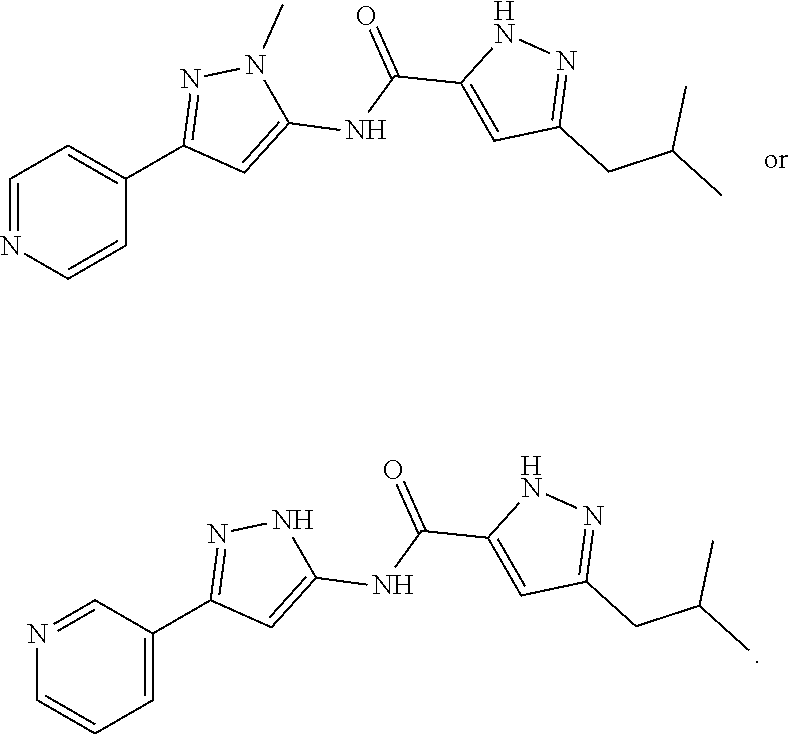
C1=NC=CC(C2=NN(C)C(NC(C3=CC(CC(C)C)=NN3)=O)=C2)=C1.N1=CC(C2=NNC(NC(C3=CC(CC(C)C)=NN3)=O)=C2)=CC=C1
